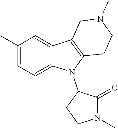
C1(C)=CC=C2C(=C1)C1=C(N2C2C(=O)N(C)CC2)CCN(C)C1
